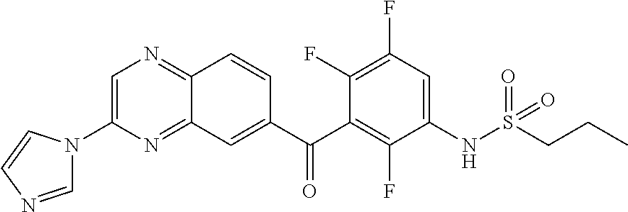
C1=C(N2C=NC=C2)N=C2C(=N1)C=CC(C(C1=C(F)C(NS(=O)(=O)CCC)=CC(F)=C1F)=O)=C2
